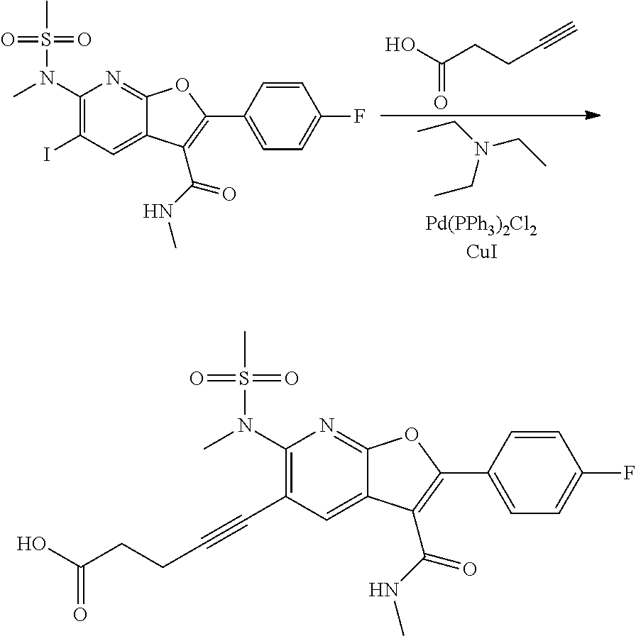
C1(N(C)S(C)(=O)=O)=C(I)C=C2C(=N1)OC(C1=CC=C(F)C=C1)=C2C(=O)NC.CCN(CC)CC.OC(CCC#C)=O.C1(N(C)S(=O)(=O)C)=C(C#CCCC(O)=O)C=C2C(=N1)OC(C1=CC=C(F)C=C1)=C2C(=O)NC
